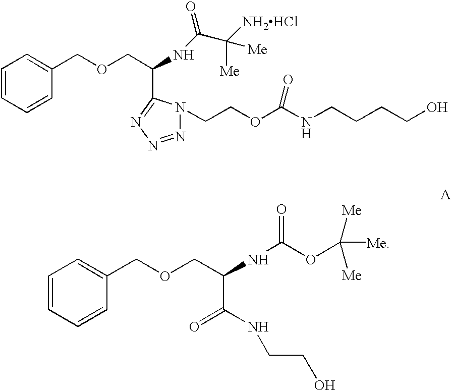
C1=CC=CC(COCC(NC(C([NH2HCl])([Me])[Me])=O)C2=NN=NN2CCOC(NCCCCO)=O)=C1.C1=CC=CC(COCC(NC(OC([Me])([Me])[Me])=O)C(NCCO)=O)=C1
